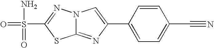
C12=NC(C3=CC=C(C#N)C=C3)=CN1N=C(S(=O)(N)=O)S2
